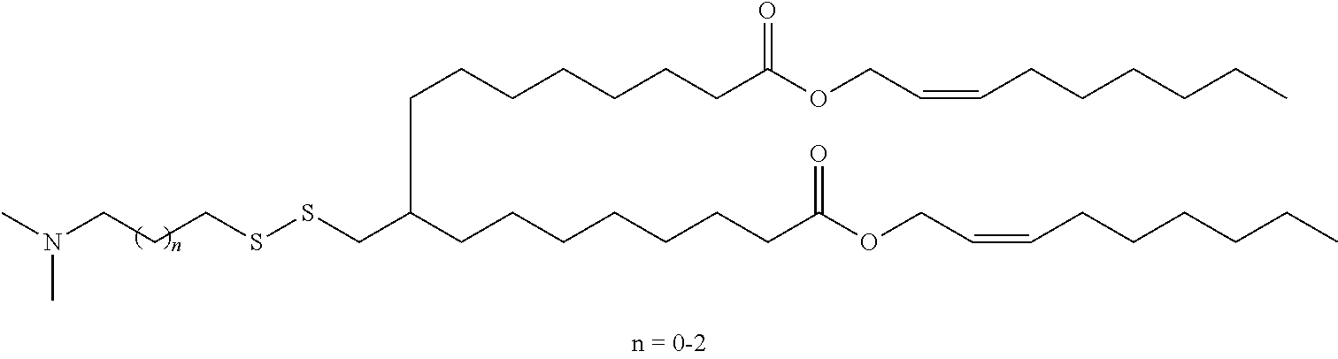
C(C(CCCCCCCC(OCC=CCCCCCC)=O)CCCCCCCC(OCC=CCCCCCC)=O)SSCCCN(C)C
